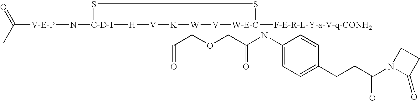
[V-E-P](N[C-D-I]1SS[W-E-C]([F-E-R-L-Y-a-V-q-CONH2])[V][W][K](C(COCC(NC2=CC=C(CCC(N3C(=O)CC3)=O)C=C2)=O)=O)[V][H]1)C(=O)C
